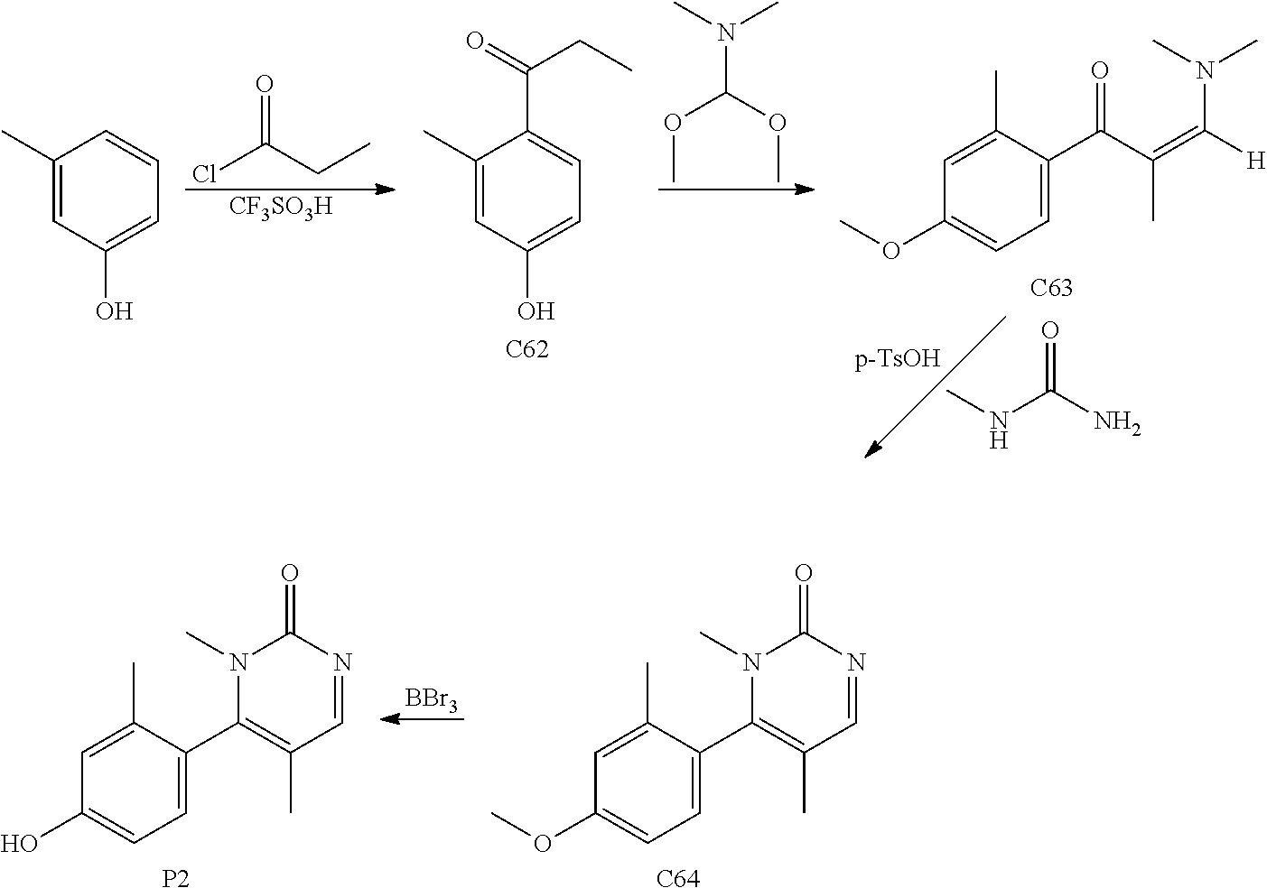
[CF3SO3H].O=C(CC)Cl.C(N(C)C)(OC)OC.O=C(N)NC.C1(C)=CC(O)=CC=C1.C1(C)=CC(O)=CC=C1C(CC)=O.[C62].C1=C(C(C(=C([H])N(C)C)C)=O)C(C)=CC(OC)=C1.[C63].C1=C(C2=C(C)C=NC(=O)N2C)C(C)=CC(O)=C1.[P2].[BBr3].C1=C(C2=C(C)C=NC(=O)N2C)C(C)=CC(OC)=C1.[C64]
